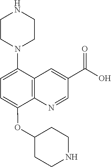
C1=C(OC2CCNCC2)C2=C(C(N3CCNCC3)=C1)C=C(C(O)=O)C=N2
